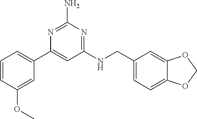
C1=CC(OC)=CC(C2=CC(NCC3=CC=C4C(=C3)OCO4)=NC(N)=N2)=C1
